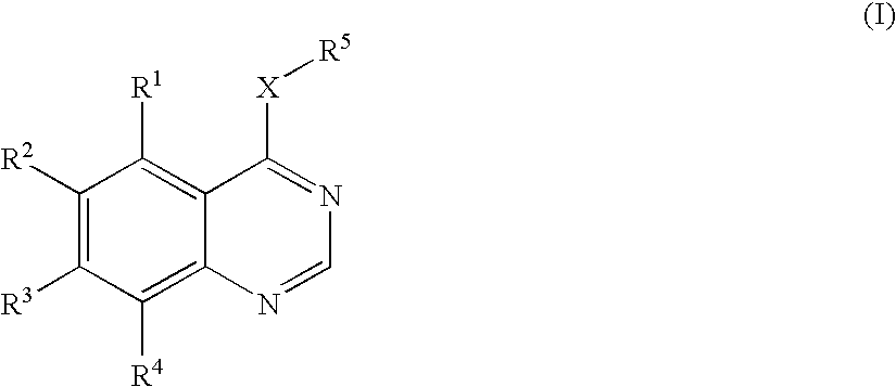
C1([R2])=C([R3])C([R4])=C2C(=C1[R1])C([X][R5])=NC=N2
